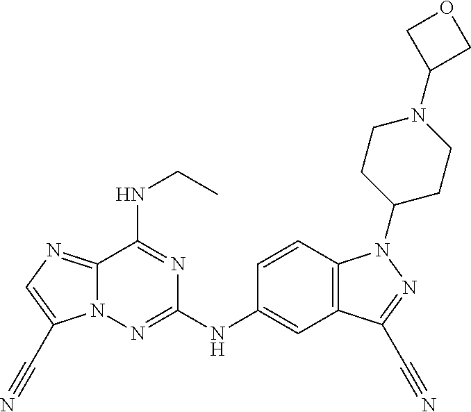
C12=NC=C(C#N)N1N=C(NC1=CC3=C(C=C1)N(C1CCN(C4COC4)CC1)N=C3C#N)N=C2NCC
